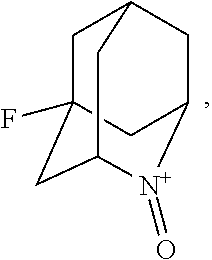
C1C2(F)CC3[N+](=O)C(CC1C3)C2
